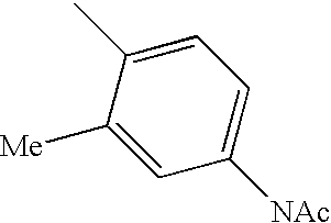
C1=C([Me])C(C)=CC=C1[NAc]
